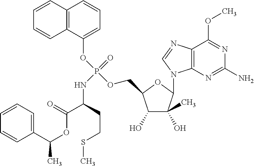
C1(C(OC(C(CCSC)NP(OC2=CC=CC3=C2C=CC=C3)(=O)OCC2C(O)C(O)(C)C(N3C4=C(N=C3)C(OC)=NC(N)=N4)O2)=O)C)=CC=CC=C1
